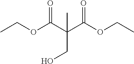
CCOC(C(C(OCC)=O)(C)CO)=O
